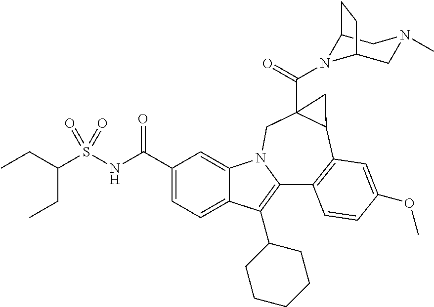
C1(C(NS(=O)(=O)C(CC)CC)=O)=CC=C2C(=C1)N1C(=C2C2CCCCC2)C2=C(C3C(C(=O)N4C5CN(C)CC4CC5)(C1)C3)C=C(OC)C=C2
